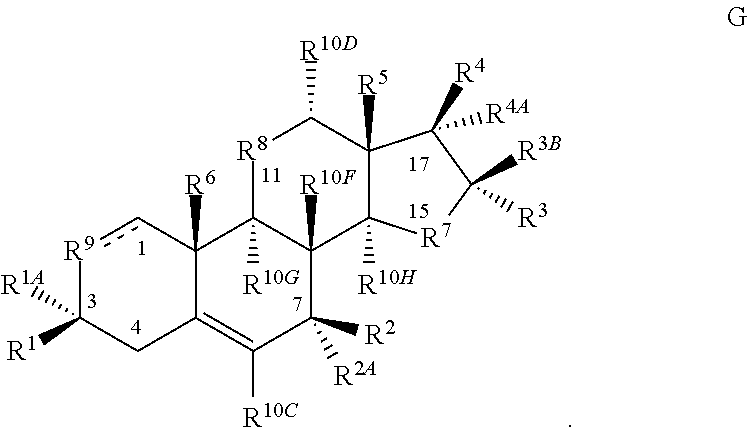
[R9]1cC2([R6])C(=C([R10C])C([R2A])([R2])C3([R10F])C2([R10G])[R8]C([R10D])C2([R5])C3([R10H])[R7]C([R3B])([R3])C2([R4])[R4A])CC1([R1A])[R1]
